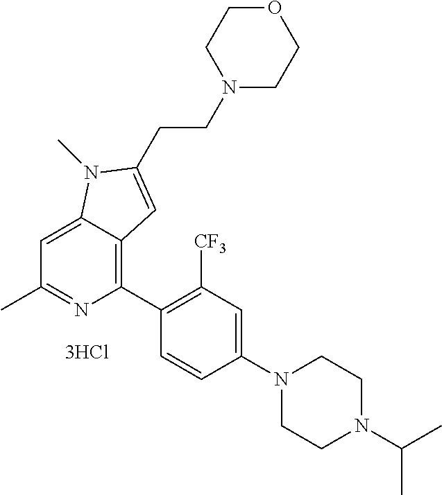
C1=C2C(=C(C3=C([CF3])C=C(N4CCN(C(C)C)CC4)C=C3)N=C1C)C=C(CCN1CCOCC1)N2C
